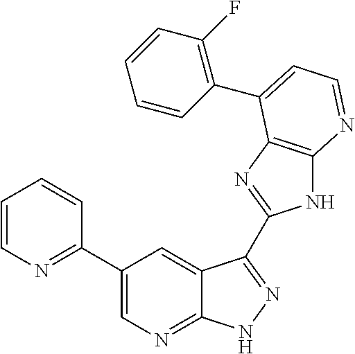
C1(C2=CN=C3C(=C2)C(C2=NC4=C(N2)N=CC=C4C2=C(F)C=CC=C2)=NN3)=NC=CC=C1
